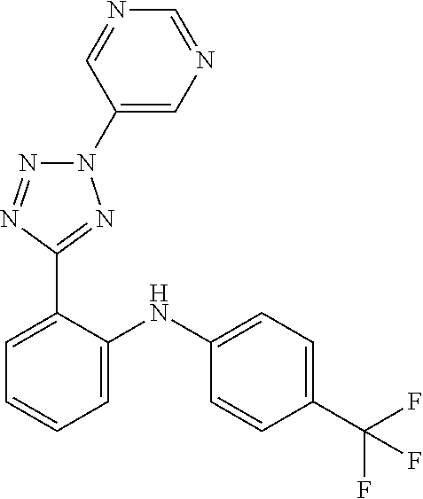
C1=C(NC2=CC=CC=C2C2=NN(C3=CN=CN=C3)N=N2)C=CC(C(F)(F)F)=C1
